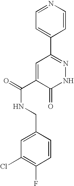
C1=C(C2=NNC(=O)C(C(=O)NCC3=CC(Cl)=C(F)C=C3)=C2)C=CN=C1
